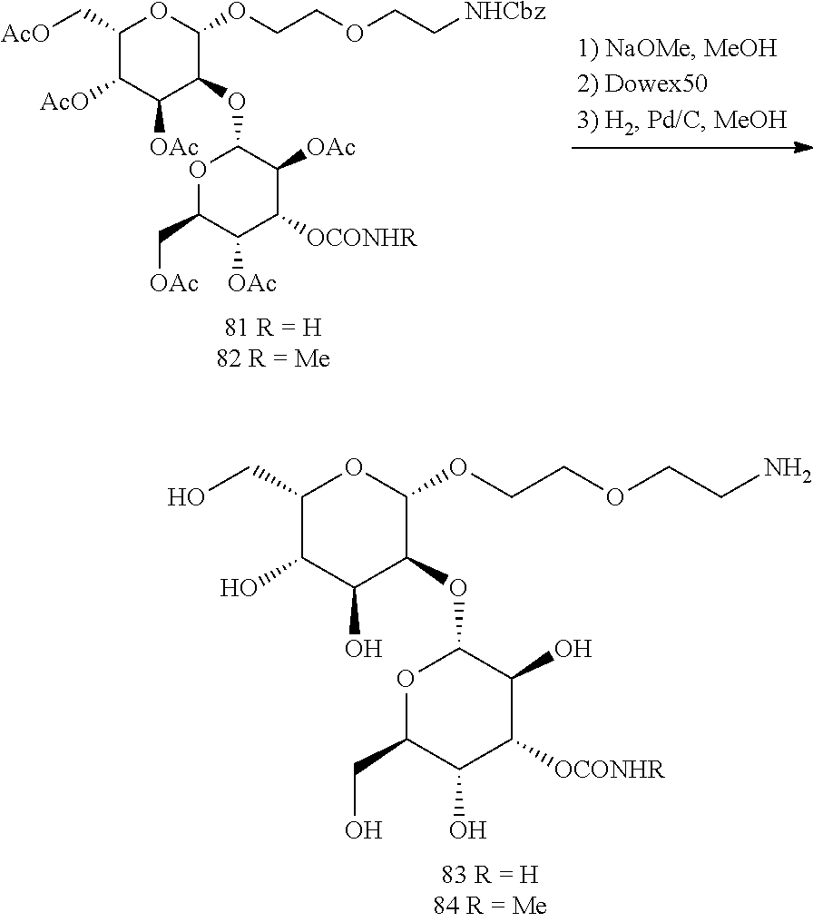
C1(C[AcO])C([AcO])C([OAc])C(OC2OC(C[OAc])C([OAc])C([OCONHR])C2[OAc])C(OCCOCC[NHCbz])O1.C1(CO)C(O)C(O)C(OC2OC(CO)C(O)C([OCONHR])C2O)C(OCCOCCN)O1
